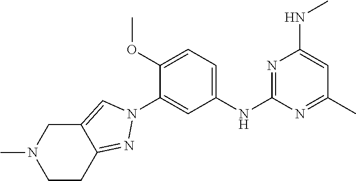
C1=C(NC2=NC(NC)=CC(C)=N2)C=C(N2C=C3C(=N2)CCN(C)C3)C(OC)=C1
